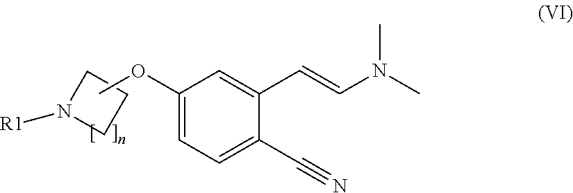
C1N([R1])CC1.C1(OC)=CC=C(C#N)C(C=CN(C)C)=C1
